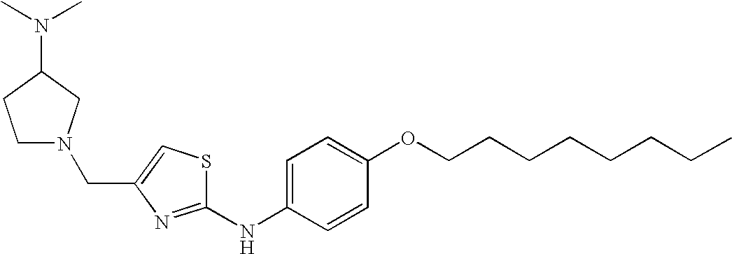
C1=C(NC2=NC(CN3CCC(N(C)C)C3)=CS2)C=CC(OCCCCCCCC)=C1
